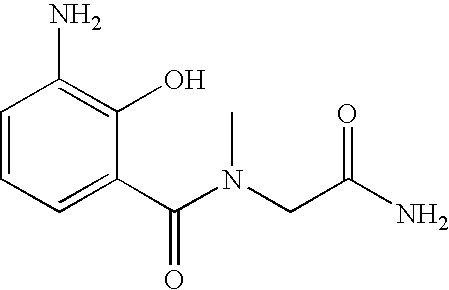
C(N(CC(N)=O)C)(C1=CC=CC(N)=C1O)=O
